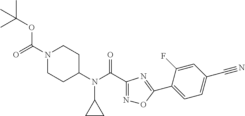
C(N1CCC(N(C2CC2)C(C2=NOC(C3=CC=C(C#N)C=C3F)=N2)=O)CC1)(=O)OC(C)(C)C
